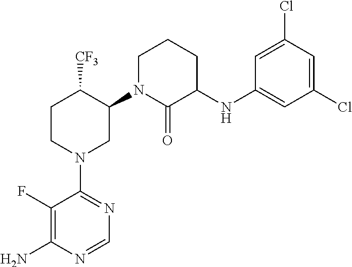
C1(N2CC(N3C(=O)C(NC4=CC(Cl)=CC(Cl)=C4)CCC3)C([CF3])CC2)=NC=NC(N)=C1F
